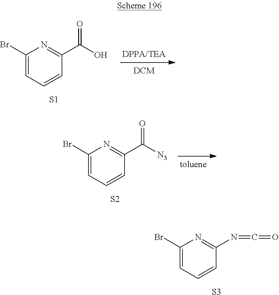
C1(Br)=CC=CC(N=C=O)=N1.[S3].C1(Br)=CC=CC(C(O)=O)=N1.[S1].C1(Br)=CC=CC(C([N3])=O)=N1.[S2]
